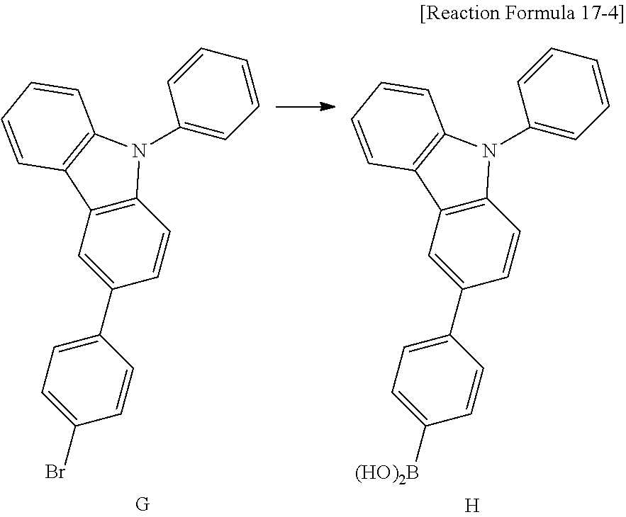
C12=C(C=C(C3=CC=C([(HO)2B])C=C3)C=C1)C1=C(N2C2=CC=CC=C2)C=CC=C1.[H].C12=C(C=C(C3=CC=C(Br)C=C3)C=C1)C1=C(N2C2=CC=CC=C2)C=CC=C1
